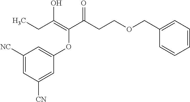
C1=CC=C(COCCC(C(=C(CC)O)OC2=CC([NC])=CC([CN])=C2)=O)C=C1
